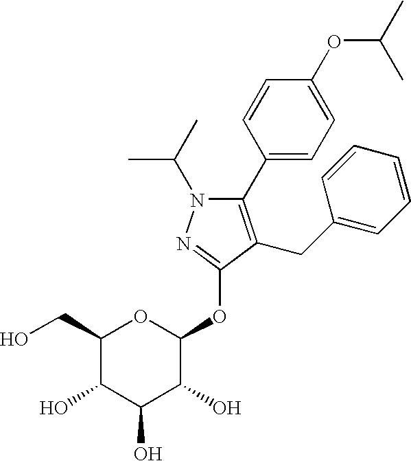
N1(C(C)C)C(C2=CC=C(OC(C)C)C=C2)=C(CC2=CC=CC=C2)C(OC2OC(CO)C(O)C(O)C2O)=N1
